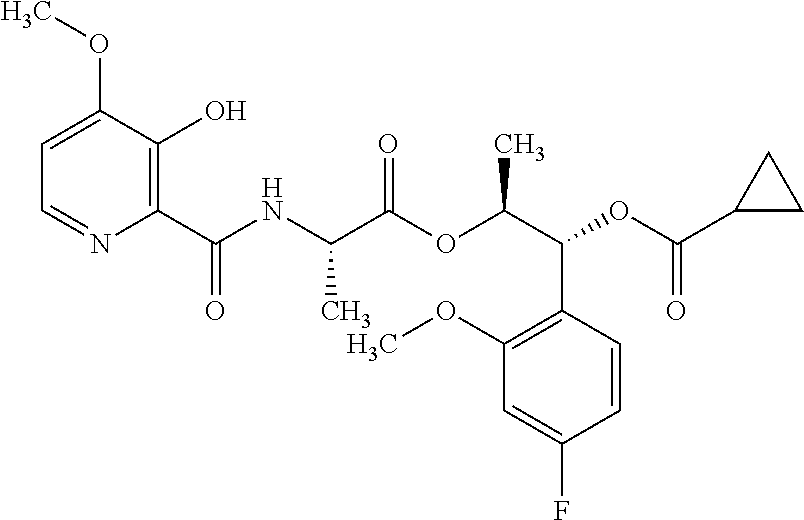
C1=C(OC)C(O)=C(C(NC(C(OC(C(OC(C2CC2)=O)C2=C(OC)C=C(F)C=C2)C)=O)C)=O)N=C1
